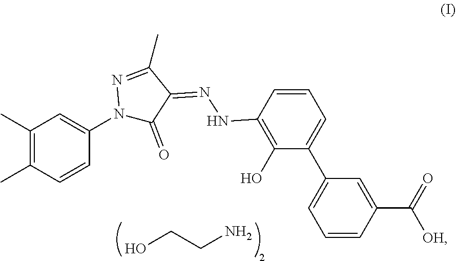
OCCN.C1(C)=C(C)C=CC(N2C(=O)C(=NNC3=C(O)C(C4=CC=CC(C([OH])=O)=C4)=CC=C3)C(C)=N2)=C1
